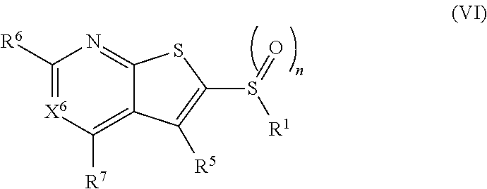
C1([R6])=[X6]C([R7])=C2C(=N1)SC(S(=O)[R1])=C2[R5]
